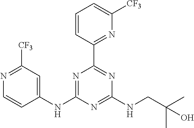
C1(NC2=NC(C3=NC([CF3])=CC=C3)=NC(NCC(C)(C)O)=N2)=CC([CF3])=NC=C1
